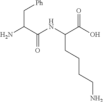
C(CC(NC(C(N)C[Ph])=O)C(O)=O)CCN
